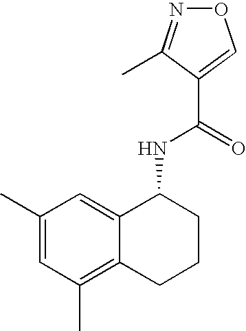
C12=CC(C)=CC(C)=C1CCCC2NC(=O)C1=CON=C1C
